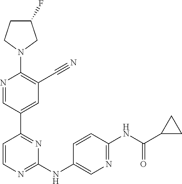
C1(F)CCN(C2=C(C#N)C=C(C3=NC(NC4=CN=C(NC(C5CC5)=O)C=C4)=NC=C3)C=N2)C1
